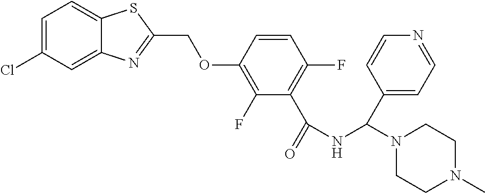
C12=CC(Cl)=CC=C1SC(COC1=C(F)C(C(=O)NC(N3CCN(C)CC3)C3=CC=NC=C3)=C(F)C=C1)=N2
